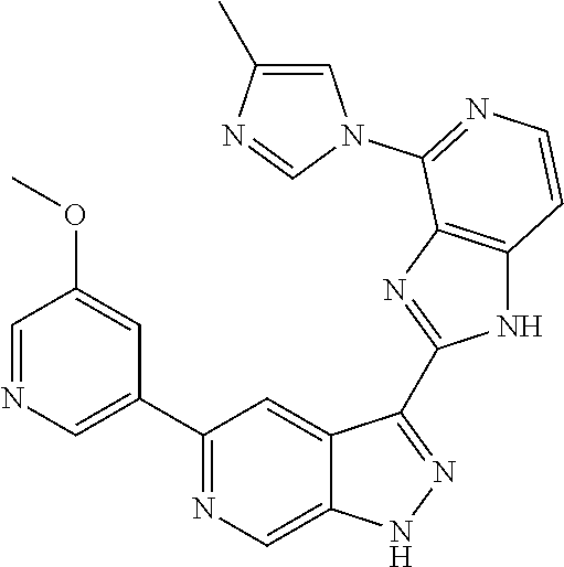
C1(C2=NC=C3C(=C2)C(C2=NC4=C(N2)C=CN=C4N2C=C(C)N=C2)=NN3)=CN=CC(OC)=C1
